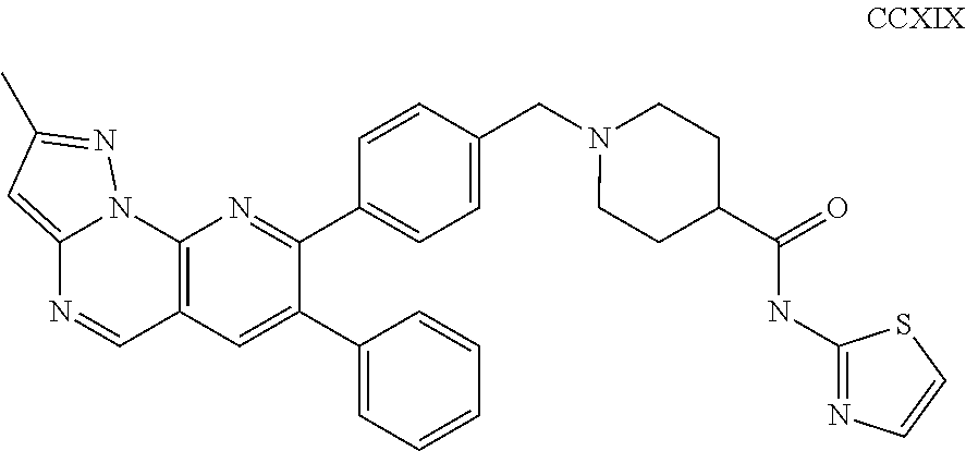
C12=C(C=C(C3=CC=CC=C3)C(C3=CC=C(CN4CCC(C(=O)NC5=NC=CS5)CC4)C=C3)=N1)C=NC1=CC(C)=NN21
